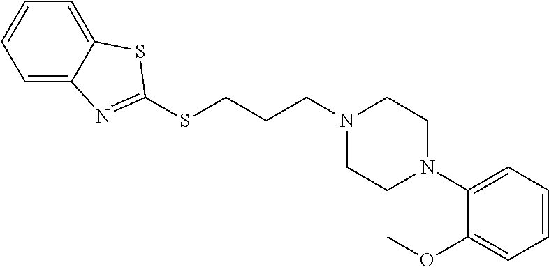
C(CCN1CCN(C2=CC=CC=C2OC)CC1)SC1=NC2=CC=CC=C2S1
